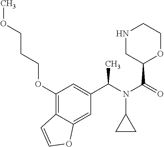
N(C(=O)C1OCCNC1)(C1CC1)C(C1=CC(OCCCOC)=C2C(=C1)OC=C2)C
